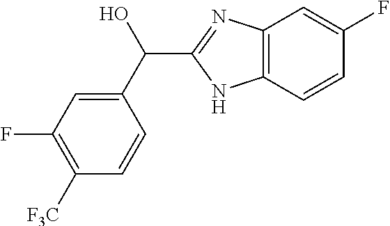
C1(C(O)C2=NC3=C(N2)C=CC(F)=C3)=CC(F)=C([F3C])C=C1
